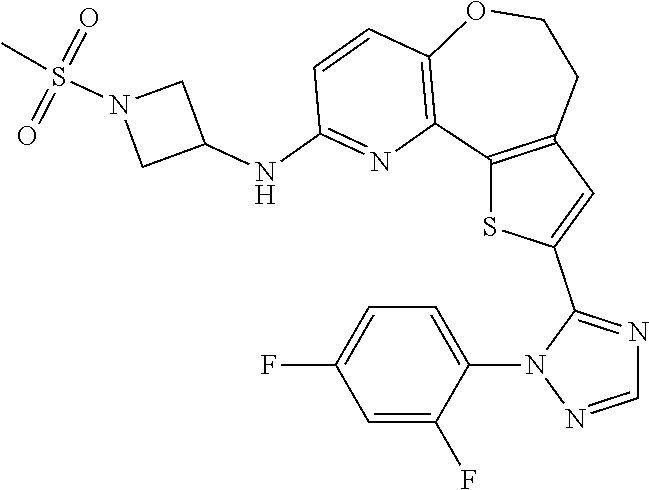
C12=C(C=C(C3=NC=NN3C3=CC=C(F)C=C3F)S1)CCOC1=C2N=C(NC2CN(S(C)(=O)=O)C2)C=C1
